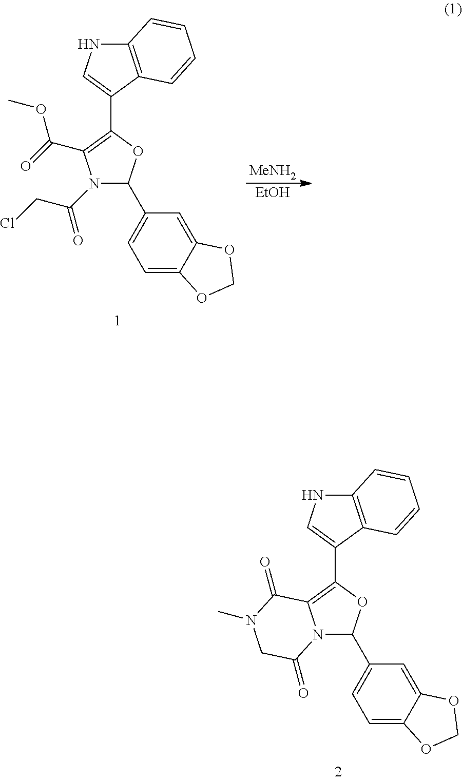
N12C(C3=CC=C4C(=C3)OCO4)OC(C3=CNC4=C3C=CC=C4)=C1C(=O)N(C)CC2=O.N1(C(CCl)=O)C(C2=CC=C3C(=C2)OCO3)OC(C2=CNC3=C2C=CC=C3)=C1C(=O)OC.[MeNH2].[EtOH]
